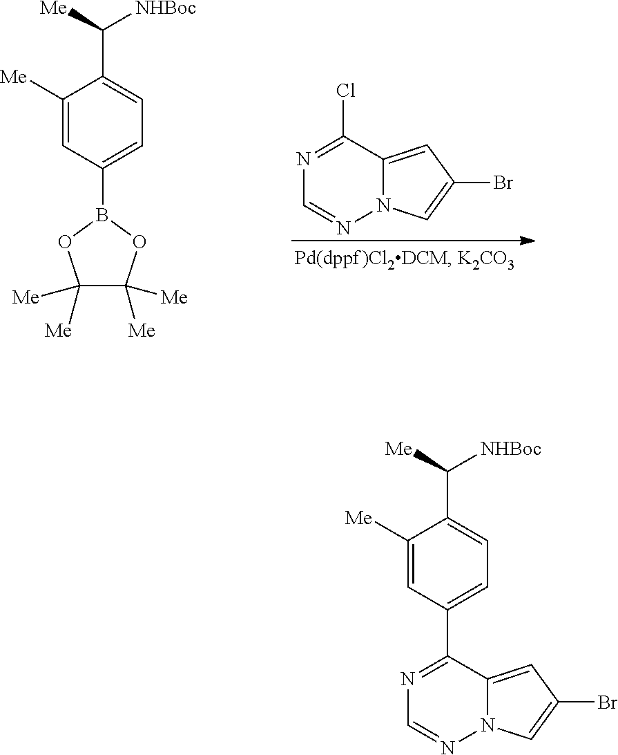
C1([Me])=CC(B2OC([Me])([Me])C([Me])([Me])O2)=CC=C1C([Me])[NHBoc].C1=NN2C(=CC(Br)=C2)C(Cl)=N1.C1([Me])=CC(C2=NC=NN3C2=CC(Br)=C3)=CC=C1C([Me])[NHBoc]
